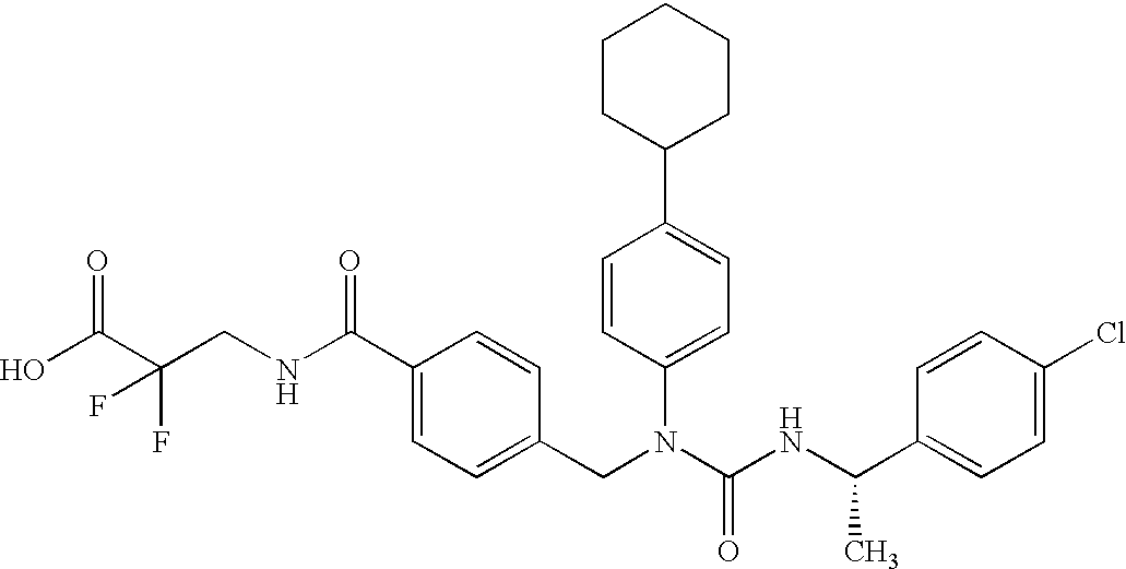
OC(C(CNC(C1=CC=C(CN(C(NC(C2=CC=C(Cl)C=C2)C)=O)C2=CC=C(C3CCCCC3)C=C2)C=C1)=O)(F)F)=O
